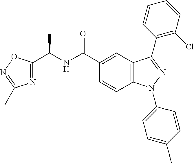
C1(C(NC(C2=CC3=C(C=C2)N(C2=CC=C(C)C=C2)N=C3C2=C(Cl)C=CC=C2)=O)C)=NC(C)=NO1
